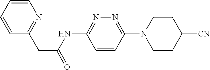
C1=CC=CN=C1CC(=O)NC1=NN=C(N2CCC([CN])CC2)C=C1
